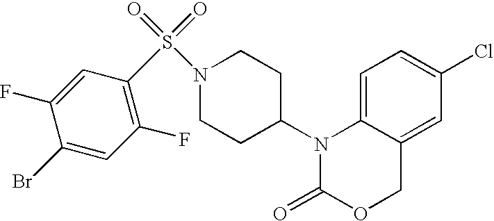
C1=C2C(=CC(Cl)=C1)COC(=O)N2C1CCN(S(=O)(=O)C2=C(F)C=C(Br)C(F)=C2)CC1
